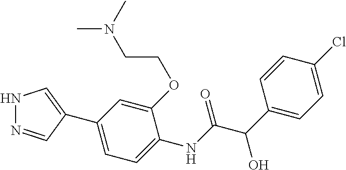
C(COC1=CC(C2=CNN=C2)=CC=C1NC(C(C1=CC=C(Cl)C=C1)O)=O)N(C)C
